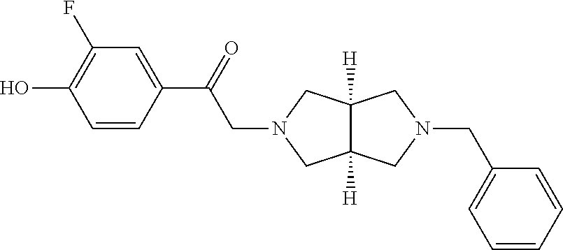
N1(CC(C2=CC(F)=C(O)C=C2)=O)CC2([H])C([H])(C1)CN(CC1=CC=CC=C1)C2
